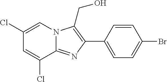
C1(C2=C(CO)N3C(=N2)C(Cl)=CC(Cl)=C3)=CC=C(Br)C=C1
